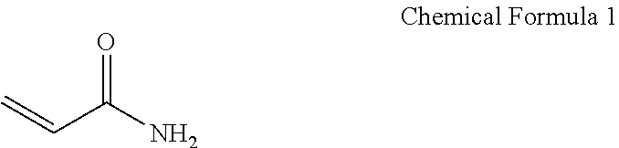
O=C(N)C=C
